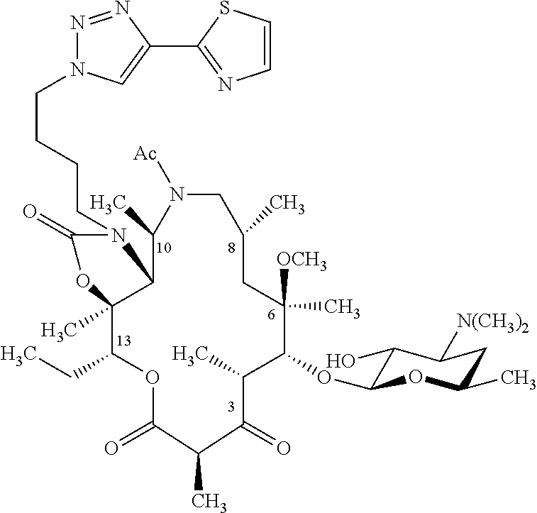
C(CCCN1C(=O)OC2(C)C(CC)OC(=O)C(C)C(=O)C(C)C(OC3C(O)C([N(CH3)2])CC(C)O3)C([OCH3])(C)CC(C)CN([Ac])C(C)C12)N1N=NC(C2=NC=CS2)=C1
